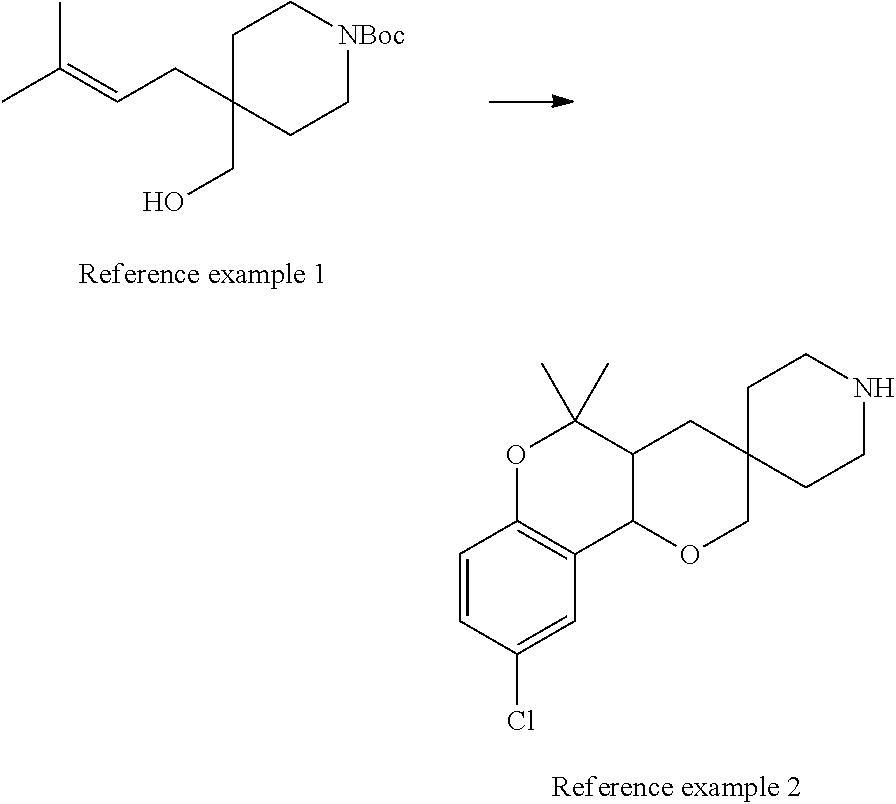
C1C(CC=C(C)C)(CO)CC[NBoc]C1.C1=CC(Cl)=CC2=C1OC(C)(C)C1C2OCC2(C1)CCNCC2
